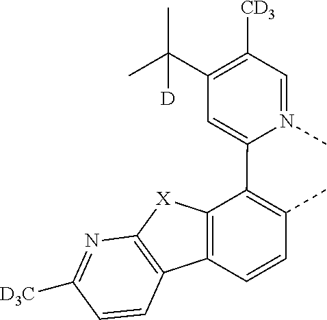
C1=N(C)C(C2=C(C)C=CC3=C2[X]C2=C3C=CC([D3C])=N2)=CC(C(C)([D])C)=C1[CD3]
